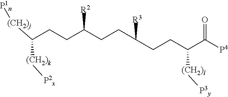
C(CC(CCC(CCC(C([P4])=O)[(CH2)l][P3y])[R3])[R2])C([(CH2)k][P2x])[(CH2)j][P1n]
